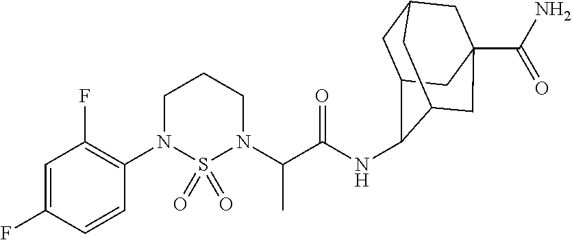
C1(N2CCCN(C(C(=O)NC3C4CC5CC(C(N)=O)(CC3C5)C4)C)S2(=O)=O)=C(F)C=C(F)C=C1
